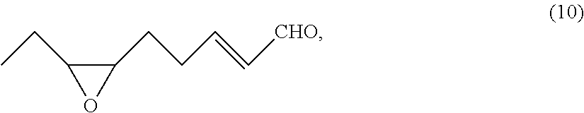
CCC1C(CCC=C[CHO])O1
